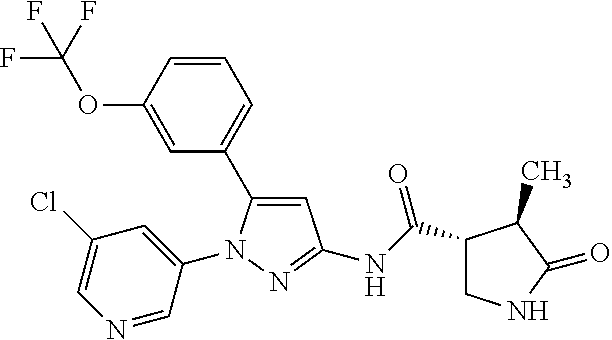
C1(C(NC2=NN(C3=CC(Cl)=CN=C3)C(C3=CC=CC(OC(F)(F)F)=C3)=C2)=O)CNC(=O)C1C
